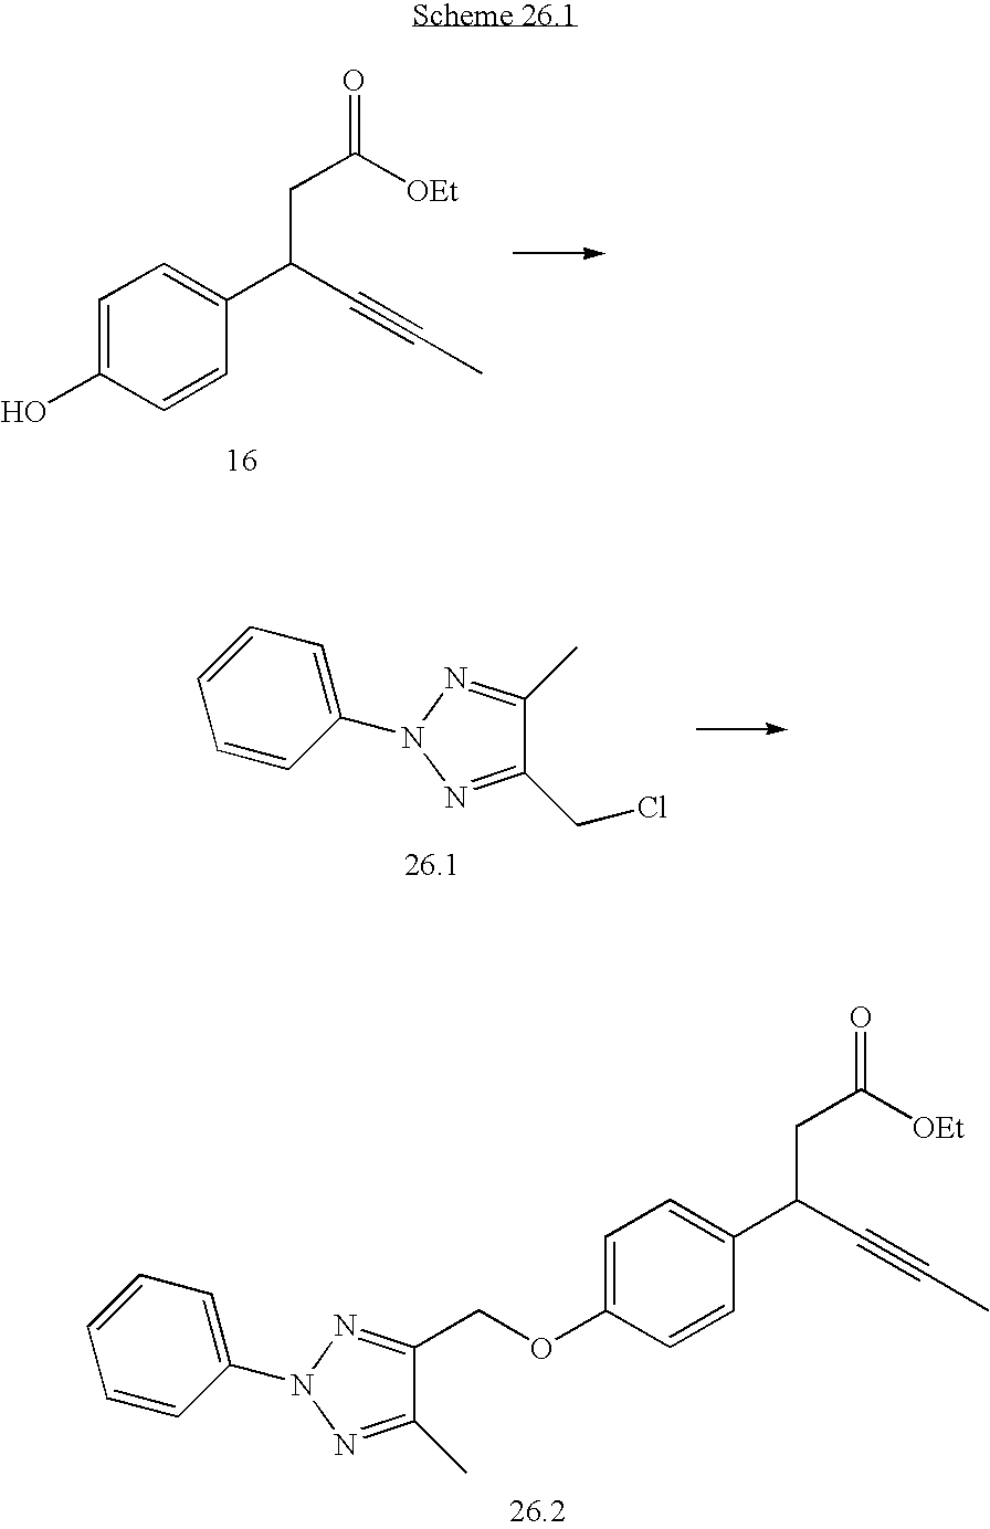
OC1=CC=C(C(C#CC)CC(=O)[OEt])C=C1.C1(C)=NN(C2=CC=CC=C2)N=C1CCl.C1(COC2=CC=C(C(C#CC)CC(=O)[OEt])C=C2)=NN(C2=CC=CC=C2)N=C1C
